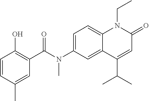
N(C1=CC=C2C(=C1)C(C(C)C)=CC(=O)N2CC)(C(C1=C(O)C=CC(C)=C1)=O)C
